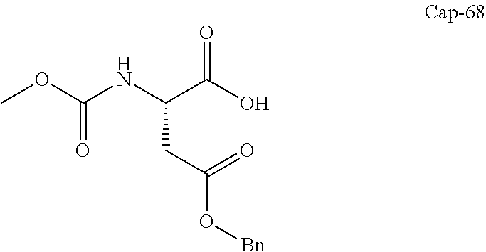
O=C(OC)NC(C(O)=O)CC(O[Bn])=O
